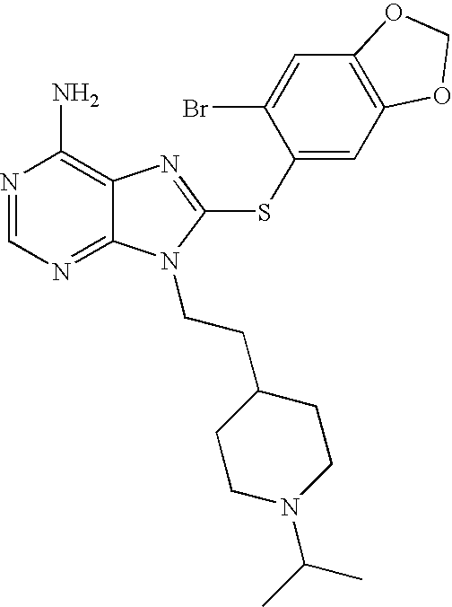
N1=CN=C2C(=C1N)N=C(SC1=CC3=C(C=C1Br)OCO3)N2CCC1CCN(C(C)C)CC1
